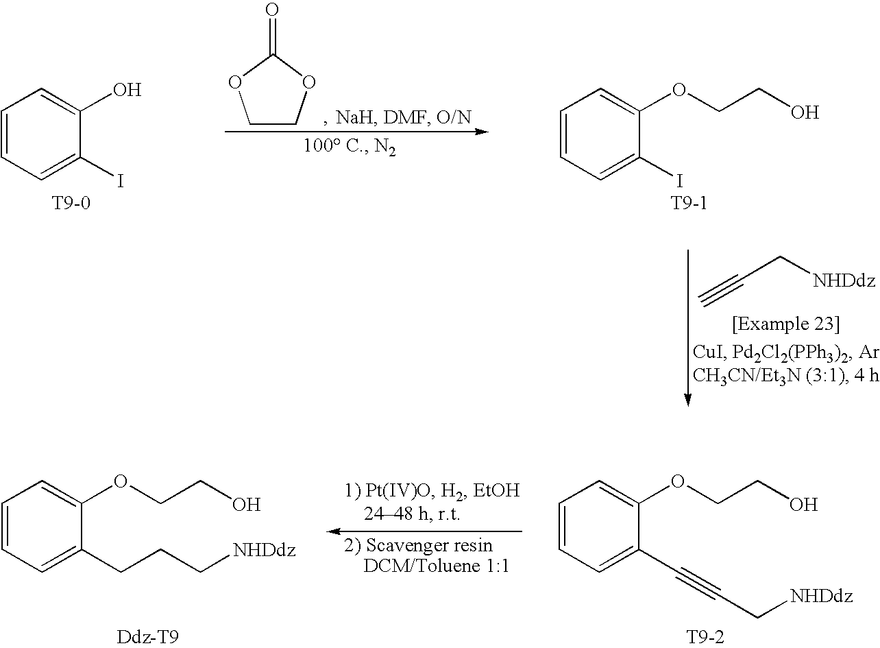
C1COC(=O)O1.C1=CC=C(I)C(O)=C1.C1=CC=C(I)C(OCCO)=C1.[T9-1].C(C[NHDdz])#C.C1=CC=C(C#CC[NHDdz])C(OCCO)=C1.C1=CC=C(CCC[NHDdz])C(OCCO)=C1
